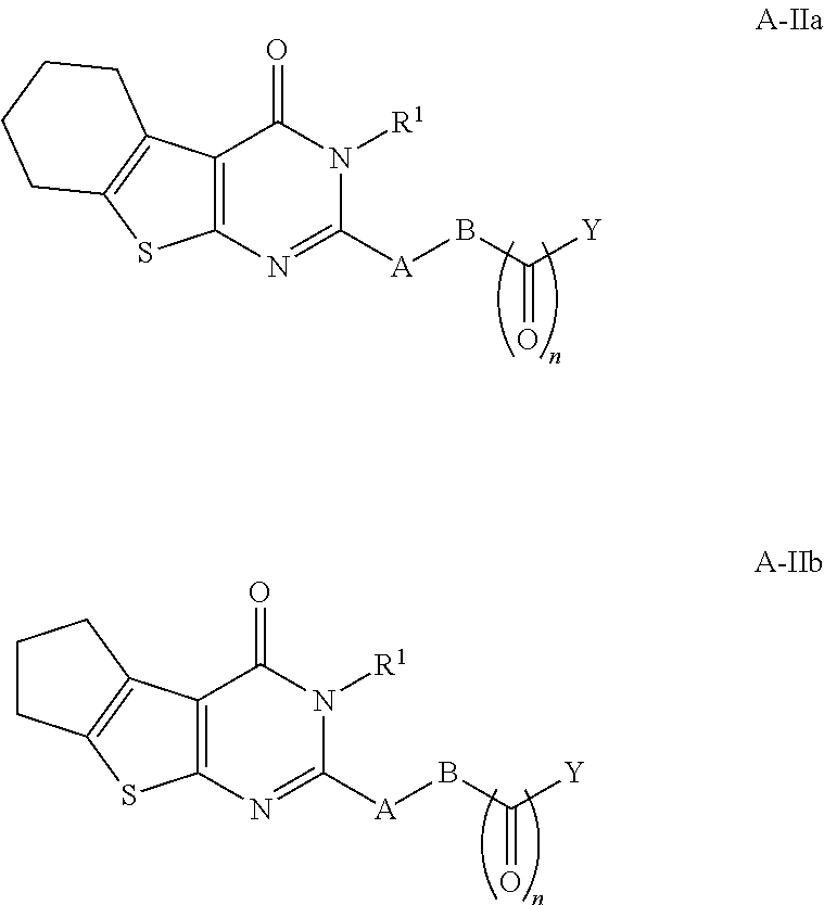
C12=C(C(=O)N([R1])C([A]BC([Y])=O)=N1)C1=C(S2)CCCC1.C12=C(C(=O)N([R1])C([A]BC([Y])=O)=N1)C1=C(S2)CCC1
